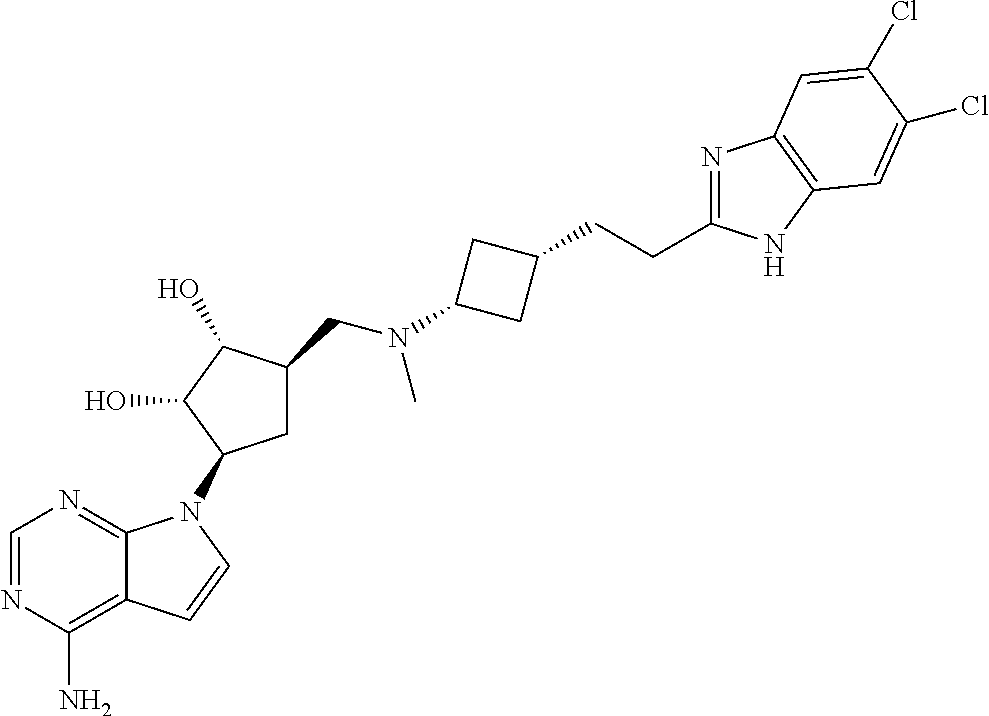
N1=C2C(=C(N)N=C1)C=CN2C1CC(CN(C)C2CC(CCC3=NC4=C(N3)C=C(Cl)C(Cl)=C4)C2)C(O)C1O
